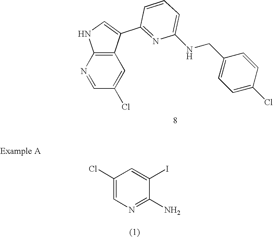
C1=NC2=C(C=C1Cl)C(C1=NC(NCC3=CC=C(Cl)C=C3)=CC=C1)=CN2.C1(Cl)=CN=C(N)C(I)=C1
